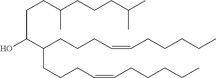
C(C(O)C(CCCC=CCCCCC)CCCC=CCCCCC)CC(CCCC(C)C)C
